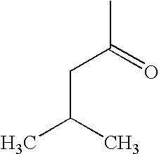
C(CC(C)=O)(C)C
